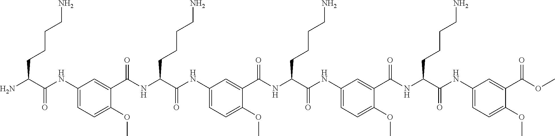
C1(C(OC)=O)=CC(NC(C(NC(C2=CC(NC(C(NC(C3=CC(NC(C(NC(C4=CC(NC(C(N)CCCCN)=O)=CC=C4OC)=O)CCCCN)=O)=CC=C3OC)=O)CCCCN)=O)=CC=C2OC)=O)CCCCN)=O)=CC=C1OC
